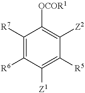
C1([R7])=C([R6])C([Z1])=C([R5])C([Z2])=C1[OCOR1]
